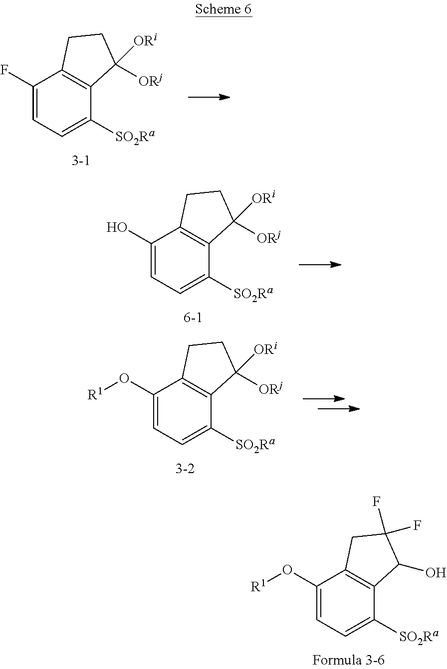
C1(F)=CC=C([SO2Ra])C2=C1CCC2([ORj])[ORi].C1(O)=CC=C([SO2Ra])C2=C1CCC2([ORj])[ORi].C1(O[R1])=CC=C([SO2Ra])C2=C1CCC2([ORj])[ORi].C1(O[R1])=CC=C([SO2Ra])C2=C1CC(F)(F)C2O
